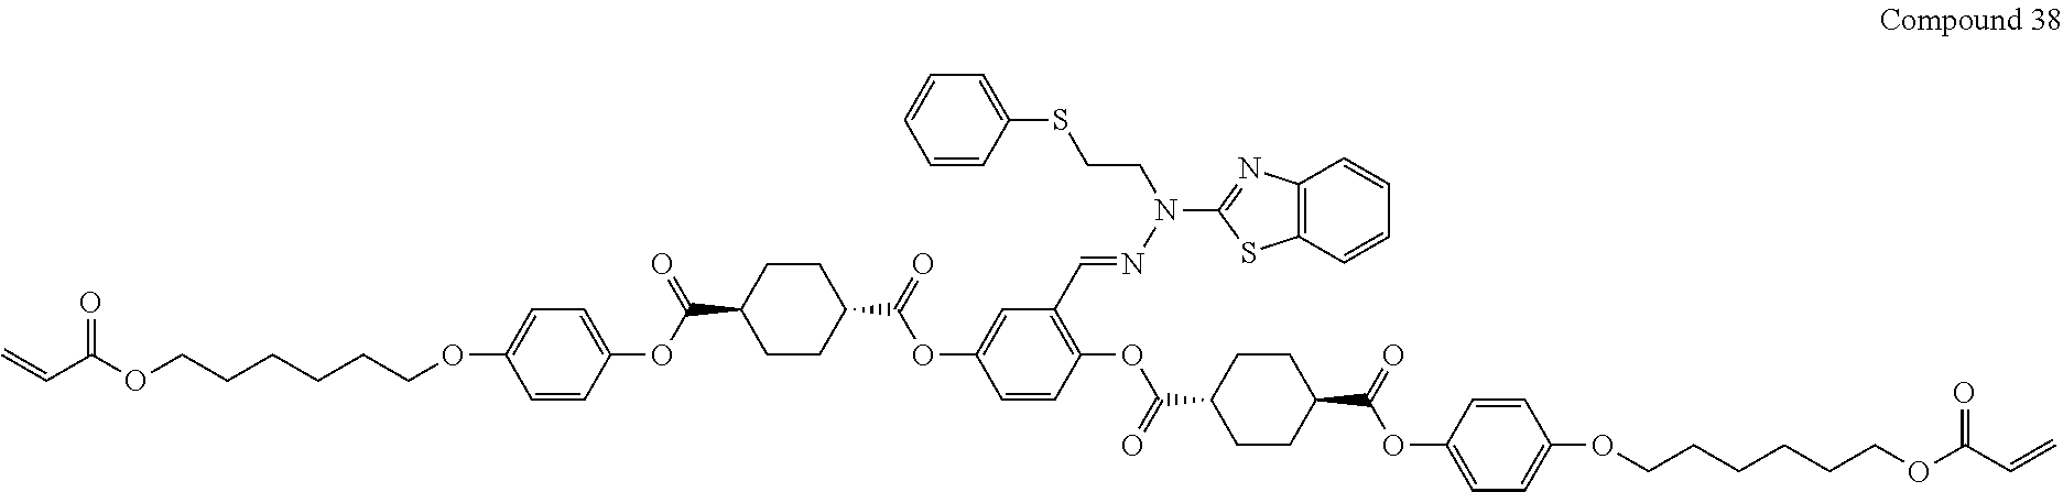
C1(OCCCCCCOC(=O)C=C)=CC=C(OC(C2CCC(C(=O)OC3=CC(C=NN(C4=NC5=C(S4)C=CC=C5)CCSC4=CC=CC=C4)=C(OC(C4CCC(C(=O)OC5=CC=C(OCCCCCCOC(=O)C=C)C=C5)CC4)=O)C=C3)CC2)=O)C=C1
